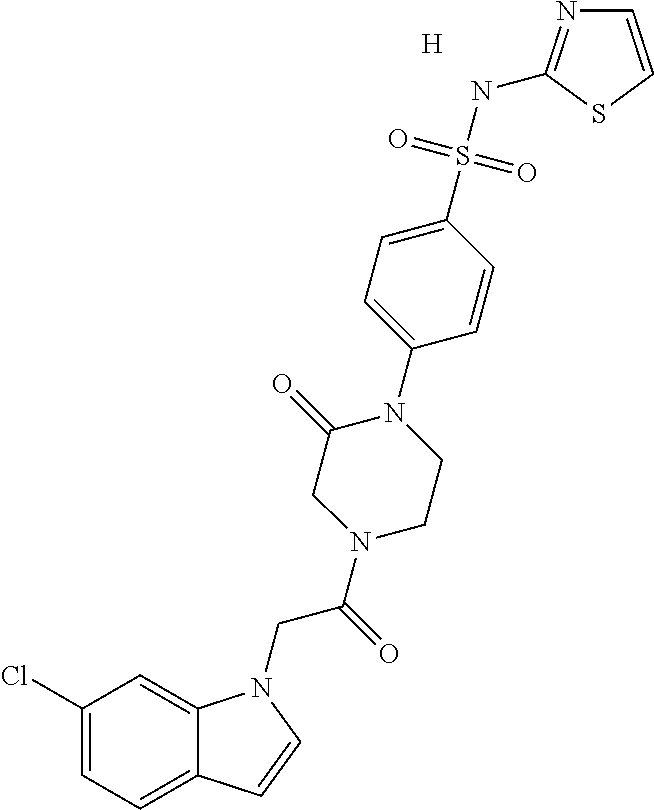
[H].C1(Cl)=CC=C2C(=C1)N(CC(=O)N1CCN(C3=CC=C(S(NC4=NC=CS4)(=O)=O)C=C3)C(=O)C1)C=C2
